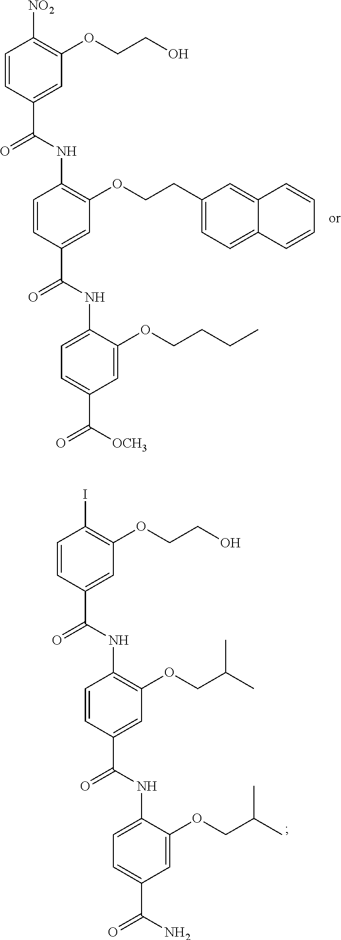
IC1=C(OCCO)C=C(C(NC2=C(OCC(C)C)C=C(C(NC3=CC=C(C(N)=O)C=C3OCC(C)C)=O)C=C2)=O)C=C1.[NO2]C1=C(OCCO)C=C(C(NC2=C(OCCC3=CC=C4C=CC=CC4=C3)C=C(C(NC3=CC=C(C([OCH3])=O)C=C3OCCCC)=O)C=C2)=O)C=C1
